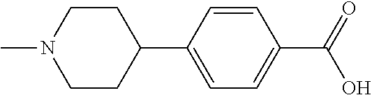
C1(C2=CC=C(C(O)=O)C=C2)CCN(C)CC1
